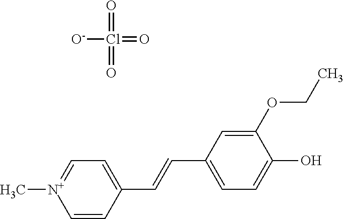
C1=[N+](C)C=CC(C=CC2=CC=C(O)C(OCC)=C2)=C1.O=Cl(=O)(=O)[O-]
